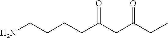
NCCCCC(CC(CC)=O)=O
